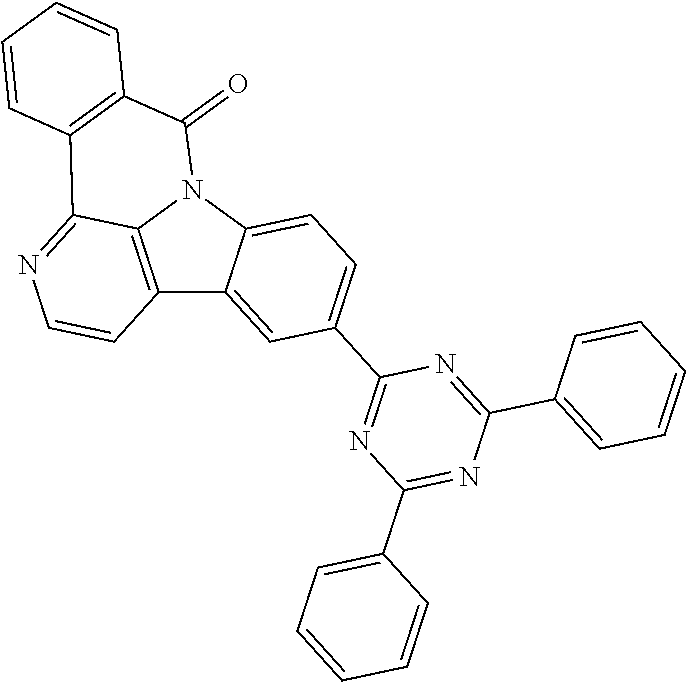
C12=C3N(C4=CC=C(C5=NC(C6=CC=CC=C6)=NC(C6=CC=CC=C6)=N5)C=C14)C(=O)C1=C(C3=NC=C2)C=CC=C1
